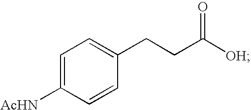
C1=C([AcHN])C=CC(CCC([OH])=O)=C1
